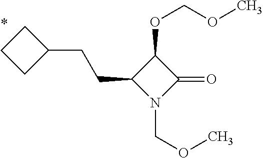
C1(OCOC)C(CCC2CCC2)N(COC)C1=O
